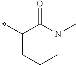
C1(C)CCCN(C)C1=O
